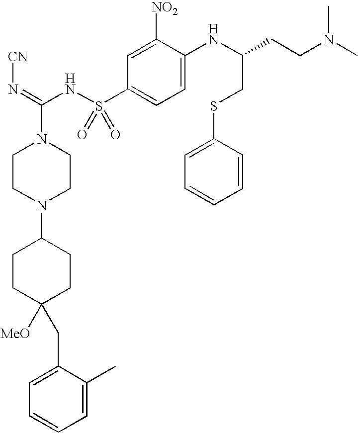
[CN]N=C(NS(C1=CC=C(NC(CSC2=CC=CC=C2)CCN(C)C)C([NO2])=C1)(=O)=O)N1CCN(C2CCC([MeO])(CC3=CC=CC=C3C)CC2)CC1
